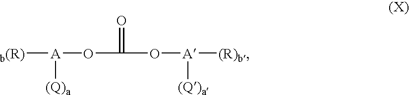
[b(R)][A]([(Q)a])OC(=O)O[A]([(Q)a])[(R)b]
